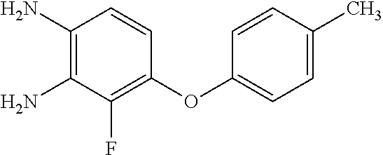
C1(N)=C(N)C(F)=C(OC2=CC=C(C)C=C2)C=C1
